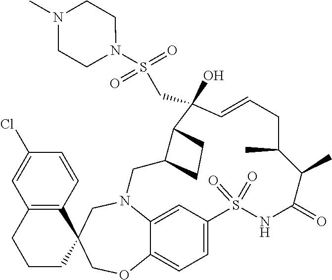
N12C3=CC(=CC=C3OCC3(C4=C(C=C(Cl)C=C4)CCC3)C1)S(=O)(=O)NC(=O)C(C)C(C)CC=CC(O)(CS(N1CCN(C)CC1)(=O)=O)C1C(C2)CC1
